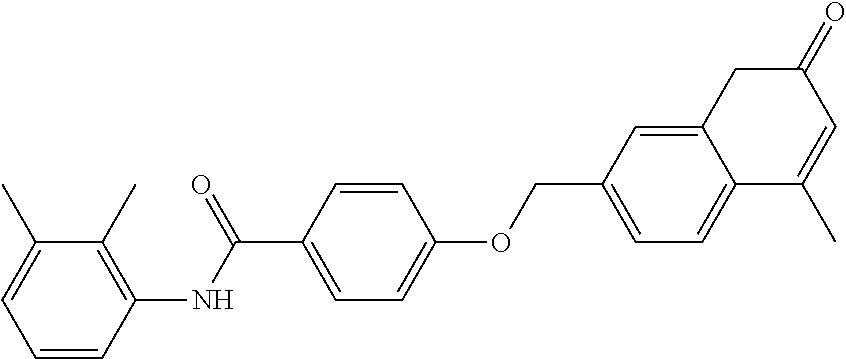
C1=CC(NC(C2=CC=C(OCC3=CC=C4C(=C3)CC(=O)C=C4C)C=C2)=O)=C(C)C(C)=C1
